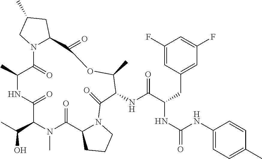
C1(F)=CC(CC(NC(=O)NC2=CC=C(C)C=C2)C(NC2C(C)OC(=O)C3N(C(=O)C(C)NC(=O)C(C(O)C)N(C)C(=O)C4N(C2=O)CCC4)CC(C)C3)=O)=CC(F)=C1
